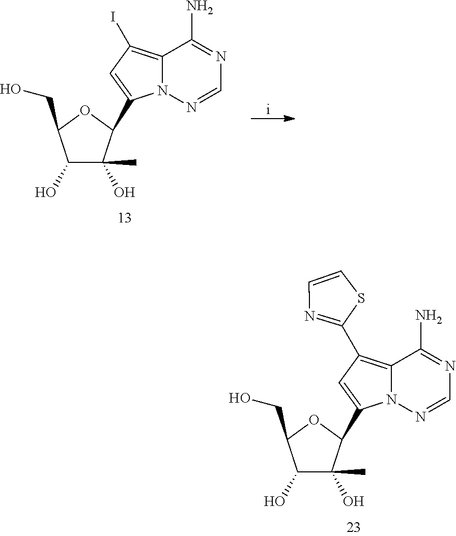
C1(O)C(C)(O)C(C2=CC(C3=NC=CS3)=C3N2N=CN=C3N)OC1CO.C1(O)C(C)(O)C(C2=CC(I)=C3N2N=CN=C3N)OC1CO.[i]
